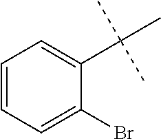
C1=CC=C(Br)C(C(C)(C)C)=C1
